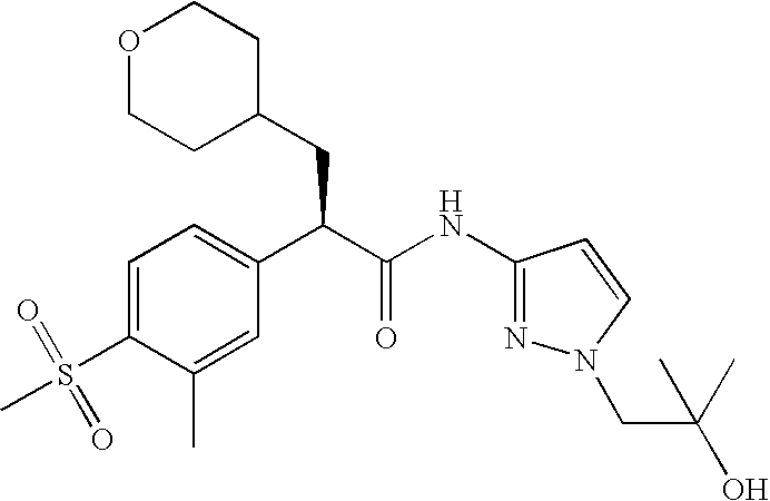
C1=C(S(=O)(C)=O)C(C)=CC(C(C(NC2=NN(CC(O)(C)C)C=C2)=O)CC2CCOCC2)=C1
